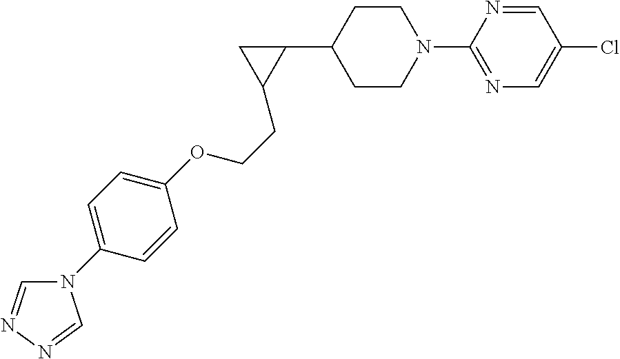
C1CN(C2=NC=C(Cl)C=N2)CCC1C1CC1CCOC1=CC=C(N2C=NN=C2)C=C1
